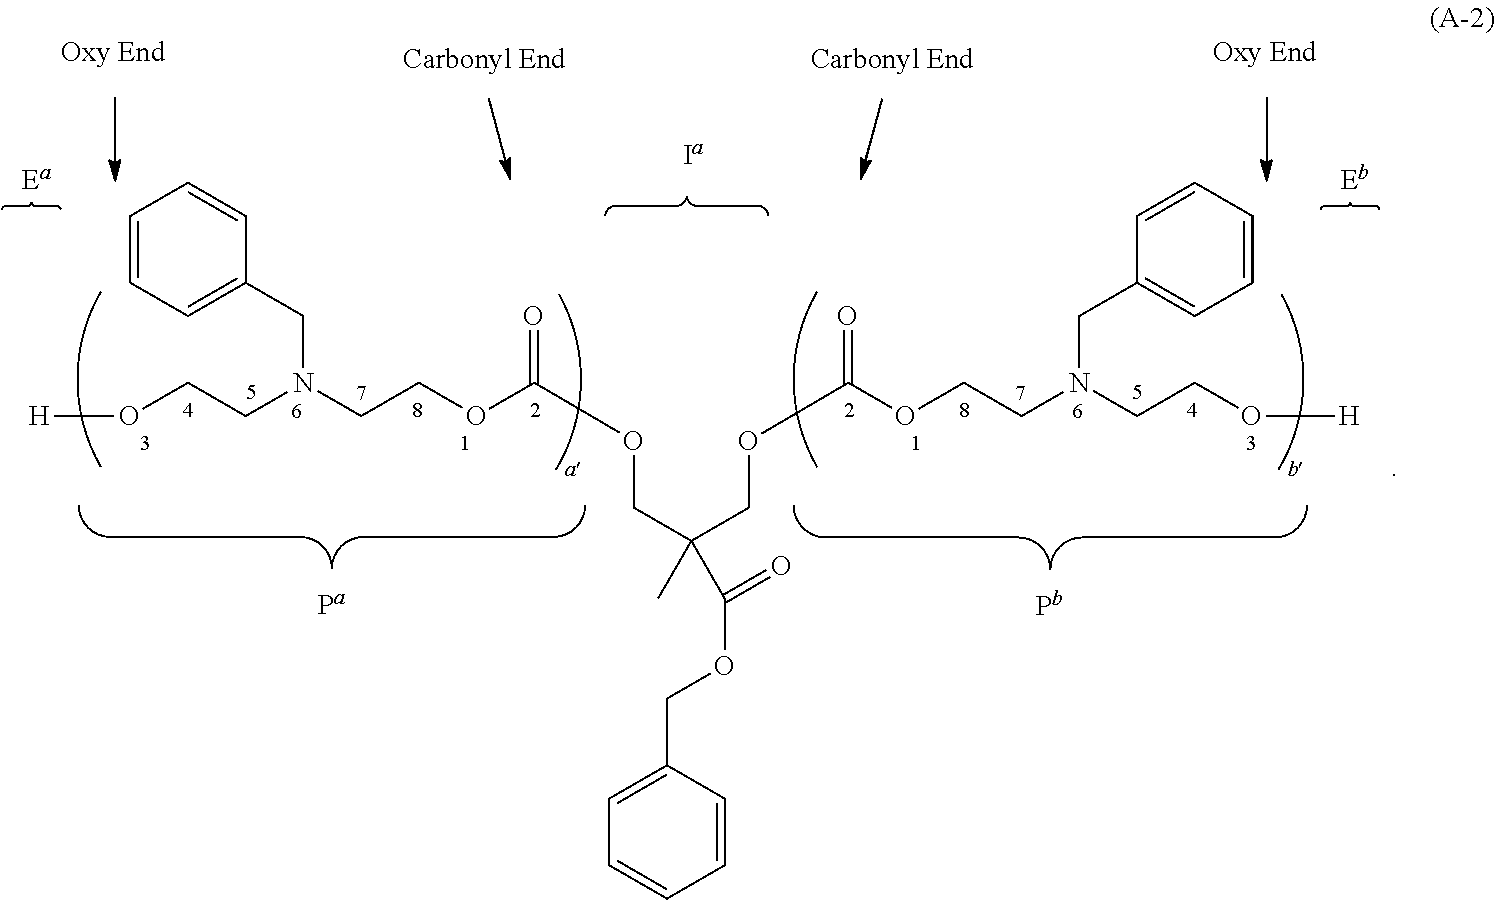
[H]OCCN(CCOC(=O)OCC(COC(OCCN(CCO[H])CC1=CC=CC=C1)=O)(C)C(=O)OCC1=CC=CC=C1)CC1=CC=CC=C1
